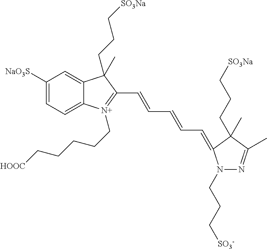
C1([NaO3S])=CC=C2C(=C1)C(C)(CCC[SO3Na])C(C=CC=CC=C1C(C)(CCC[SO3Na])C(C)=NN1CCC[SO3-])=[N+]2CCCCC[HOOC]
